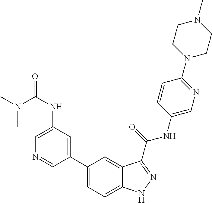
C1(NC(N(C)C)=O)=CN=CC(C2=CC=C3C(=C2)C(C(NC2=CN=C(N4CCN(C)CC4)C=C2)=O)=NN3)=C1
